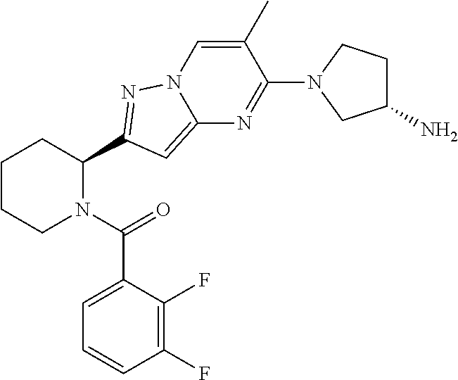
C1CCN(C(=O)C2=CC=CC(F)=C2F)C(C2=NN3C=C(C)C(N4CC(N)CC4)=NC3=C2)C1
